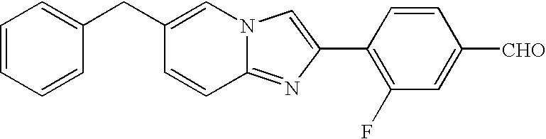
C1=CC=CC(CC2=CN3C(=NC(C4=C(F)C=C([CHO])C=C4)=C3)C=C2)=C1
